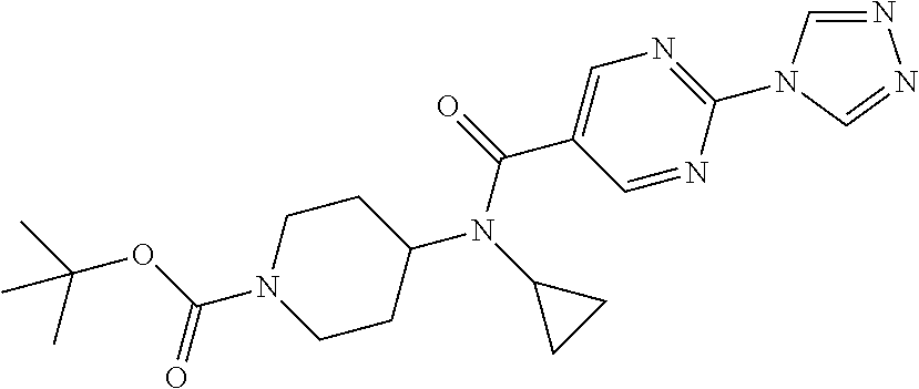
N1=CN(C2=NC=C(C(=O)N(C3CC3)C3CCN(C(OC(C)(C)C)=O)CC3)C=N2)C=N1
